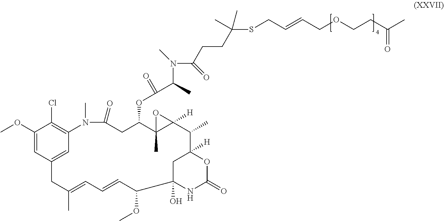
C1(OC)=CC2=CC(=C1Cl)N(C)C(=O)CC(OC(C(C)N(C(CCC(C)(C)SCC=CCOCCC(C)=O)=O)C)=O)C1(C)C([H])(O1)C(C)C1([H])CC(O)(C(OC)C=CC=C(C)C2)NC(=O)O1
